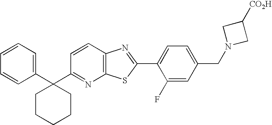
C1=CC=C(C2(C3=NC4=C(C=C3)N=C(C3=CC=C(CN5CC([CO2H])C5)C=C3F)S4)CCCCC2)C=C1
